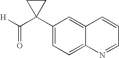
C1=NC2=CC=C(C3(C([H])=O)CC3)C=C2C=C1
